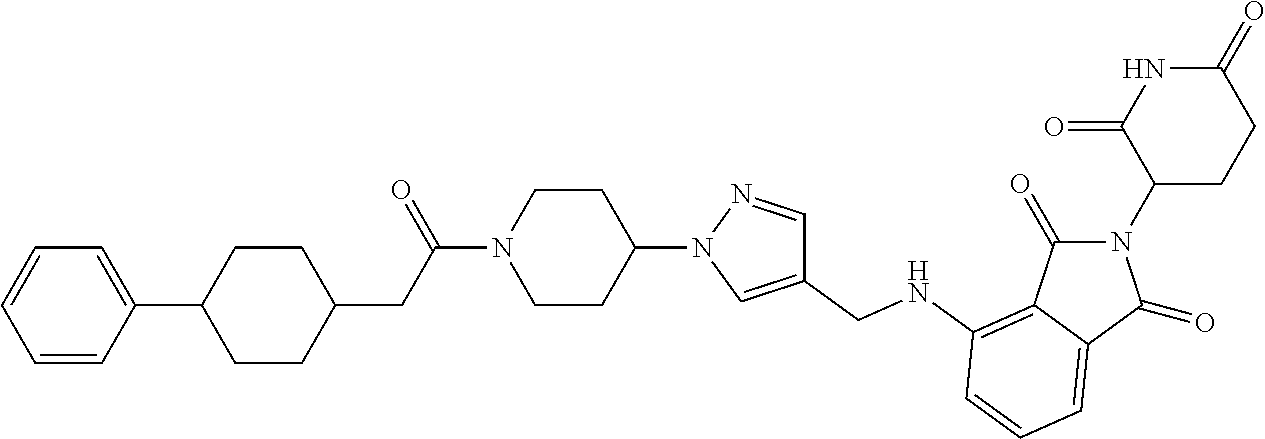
C1(N2C=C(CNC3=C4C(=O)N(C5CCC(=O)NC5=O)C(=O)C4=CC=C3)C=N2)CCN(C(=O)CC2CCC(C3=CC=CC=C3)CC2)CC1
